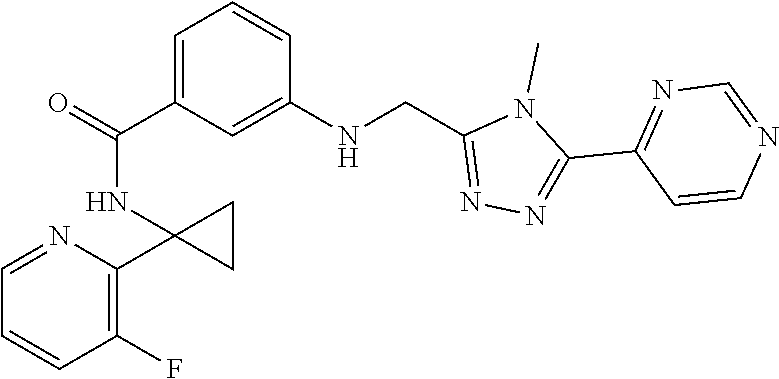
CN1C(C2=NC=NC=C2)=NN=C1CNC1=CC(C(=O)NC2(C3=C(F)C=CC=N3)CC2)=CC=C1
